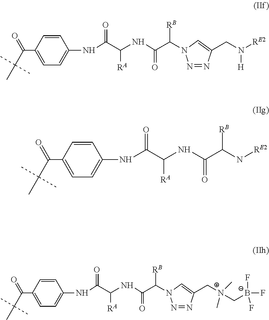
C1(C(C(C)(C)C)=O)=CC=C(NC(C([RA])NC(=O)C(N2N=NC(CN([H])[RE2])=C2)[RB])=O)C=C1.C1(C(C(C)(C)C)=O)=CC=C(NC(C([RA])NC(=O)C(N[RE2])[RB])=O)C=C1.C1(C(C(C)(C)C)=O)=CC=C(NC(C([RA])NC(=O)C(N2N=NC(C[N+](C)(C)C[B-](F)(F)F)=C2)[RB])=O)C=C1
